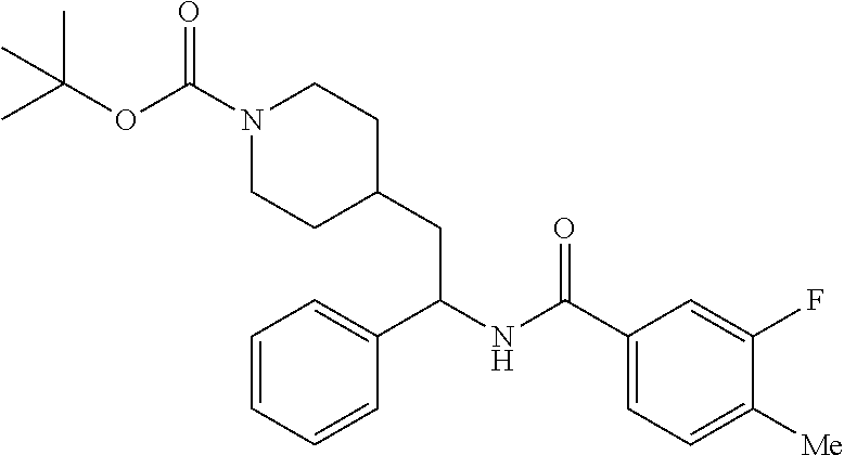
C1(C(NC(C2=CC=CC=C2)CC2CCN(C(=O)OC(C)(C)C)CC2)=O)=CC=C([Me])C(F)=C1
